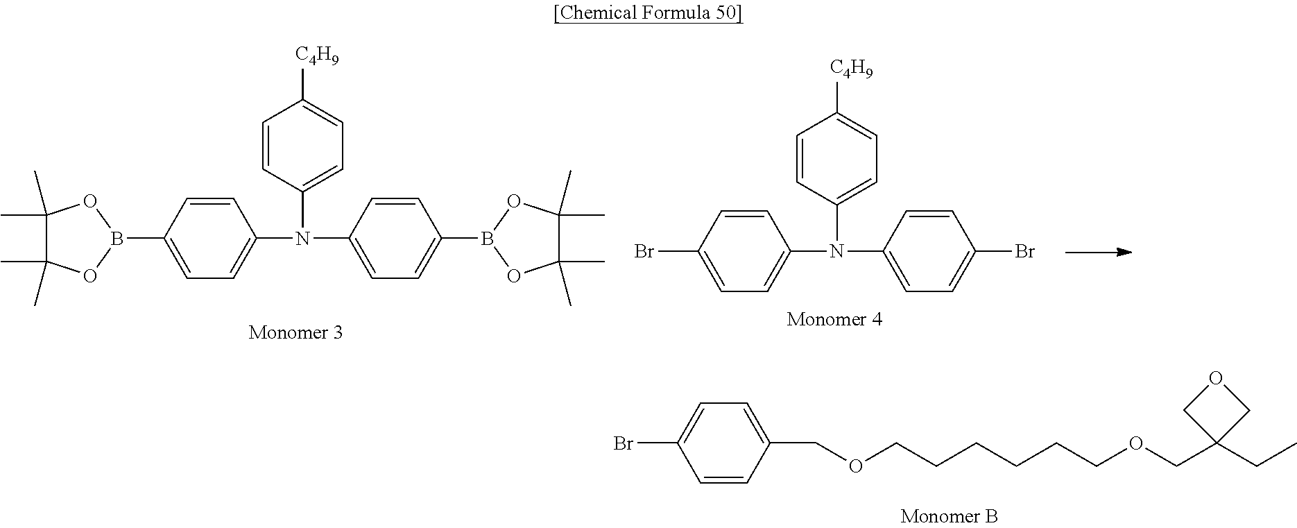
BrC1=CC=C(COCCCCCCOCC2(CC)COC2)C=C1.C1(Br)=CC=C(N(C2=CC=C([C4H9])C=C2)C2=CC=C(Br)C=C2)C=C1.C1(B2OC(C)(C)C(C)(C)O2)=CC=C(N(C2=CC=C([C4H9])C=C2)C2=CC=C(B3OC(C)(C)C(C)(C)O3)C=C2)C=C1
